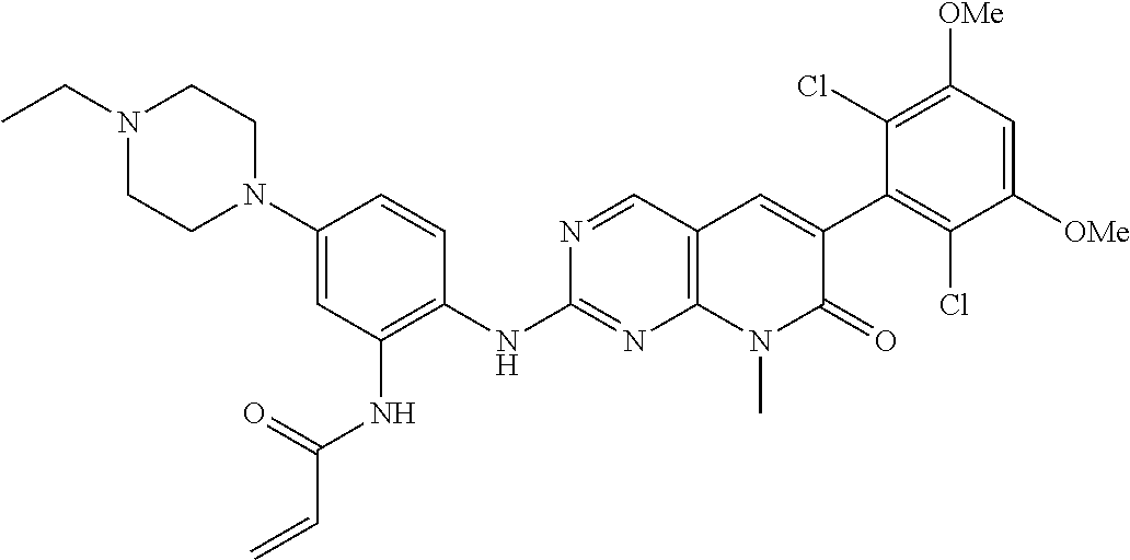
N(C1=NC2=C(C=N1)C=C(C1=C(Cl)C([OMe])=CC([OMe])=C1Cl)C(=O)N2C)C1=C(NC(C=C)=O)C=C(N2CCN(CC)CC2)C=C1
